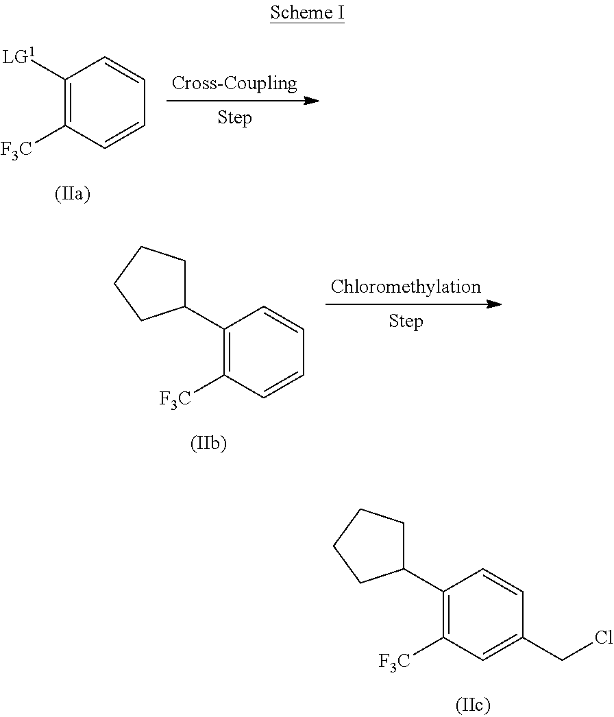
C1([LG1])=C([F3C])C=CC=C1.C1(C2CCCC2)=C([F3C])C=CC=C1.C1(C2CCCC2)=C([F3C])C=C(CCl)C=C1
